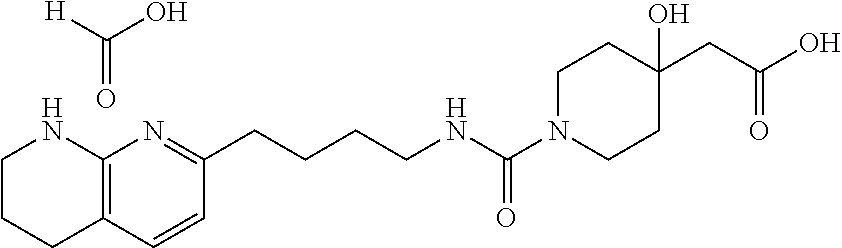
C1CCC2=C(N1)N=C(CCCCNC(=O)N1CCC(O)(CC(=O)O)CC1)C=C2.C(=O)(O)[H]
